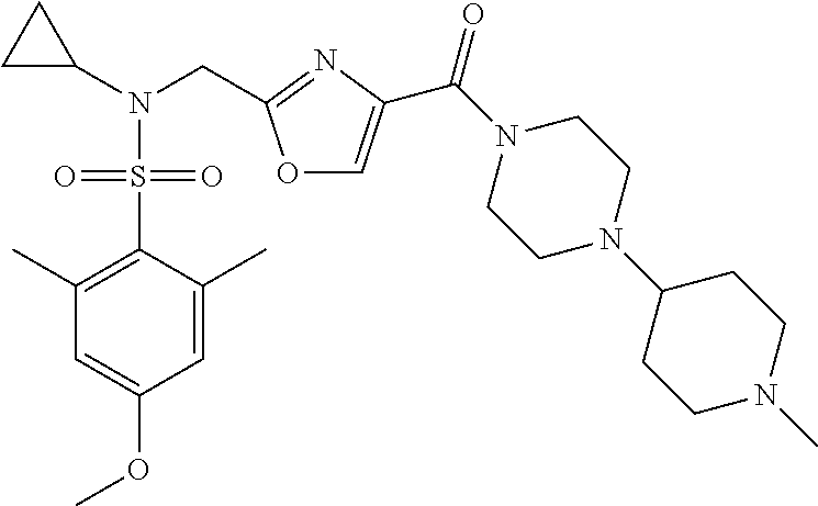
O1C=C(C(N2CCN(C3CCN(C)CC3)CC2)=O)N=C1CN(C1CC1)S(C1=C(C)C=C(OC)C=C1C)(=O)=O
